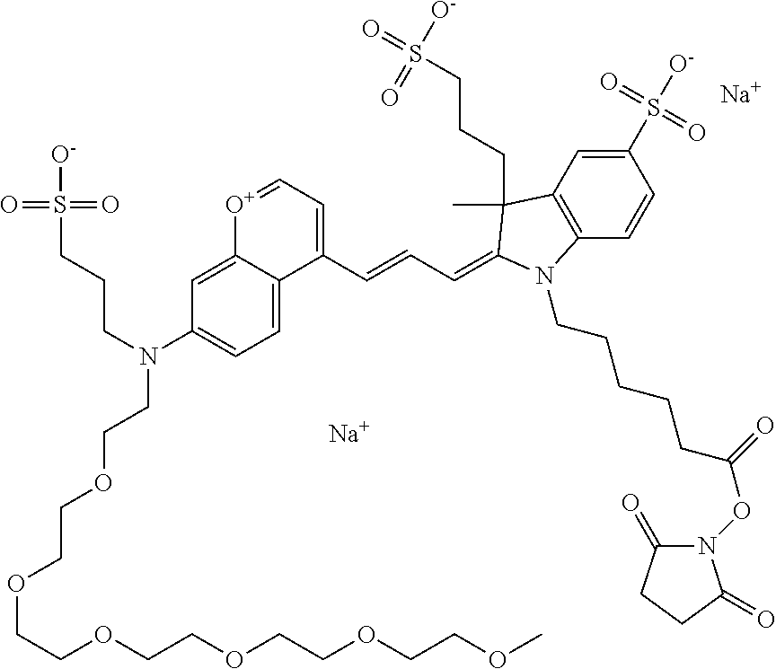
[Na].[Na].C1(S([O-])(=O)=O)=CC2=C(C=C1)N(CCCCCC(ON1C(=O)CCC1=O)=O)C(=CC=CC1=CC=[O+]C3=CC(N(CCCS([O-])(=O)=O)CCOCCOCCOCCOCCOCCOC)=CC=C13)C2(C)CCCS(=O)([O-])=O
